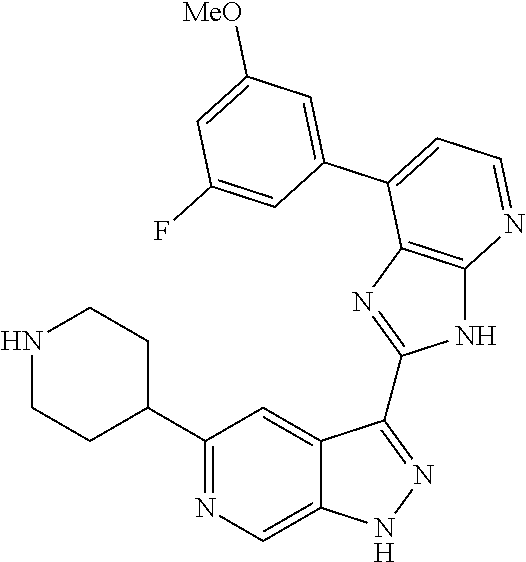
C1(C2=NC=C3C(=C2)C(C2=NC4=C(N2)N=CC=C4C2=CC([MeO])=CC(F)=C2)=NN3)CCNCC1
